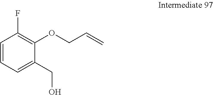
C1=CC=C(CO)C(OCC=C)=C1F
